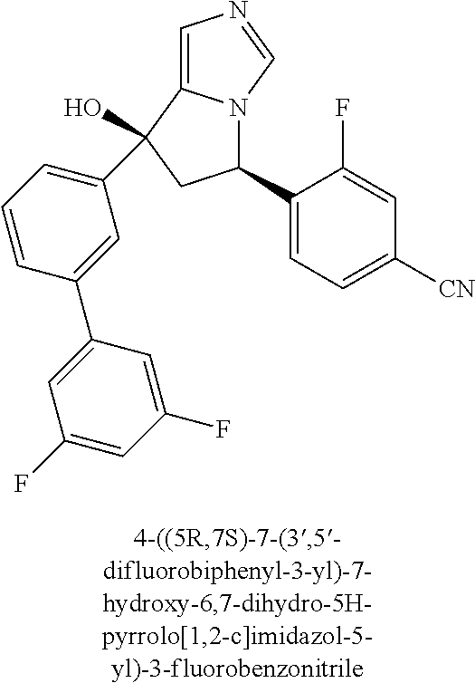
C1=C2N(C=N1)C(C1=CC=C([CN])C=C1F)CC2(O)C1=CC=CC(C2=CC(F)=CC(F)=C2)=C1
